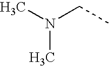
C(C)N(C)C
